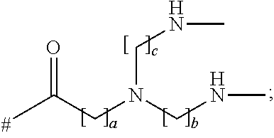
CC(CN(CNC)CNC)=O
